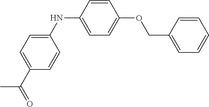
C1=C(C(=O)C)C=CC(NC2=CC=C(OCC3=CC=CC=C3)C=C2)=C1
